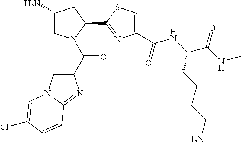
C1(N)CN(C(C2=CN3C(=N2)C=CC(Cl)=C3)=O)C(C2=NC(C(NC(C(NC)=O)CCCCN)=O)=CS2)C1
